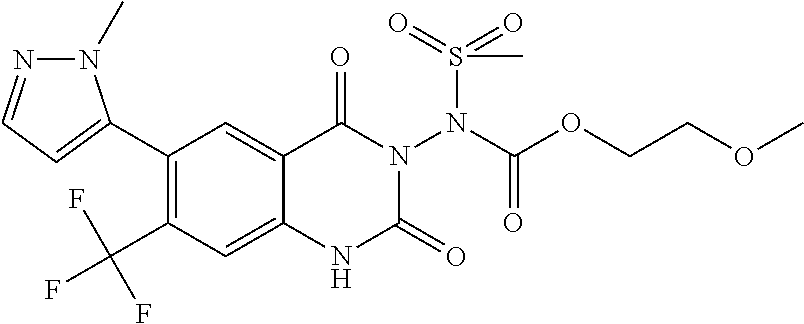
C1(C2=CC=NN2C)=C(C(F)(F)F)C=C2C(=C1)C(=O)N(N(S(=O)(=O)C)C(=O)OCCOC)C(=O)N2
